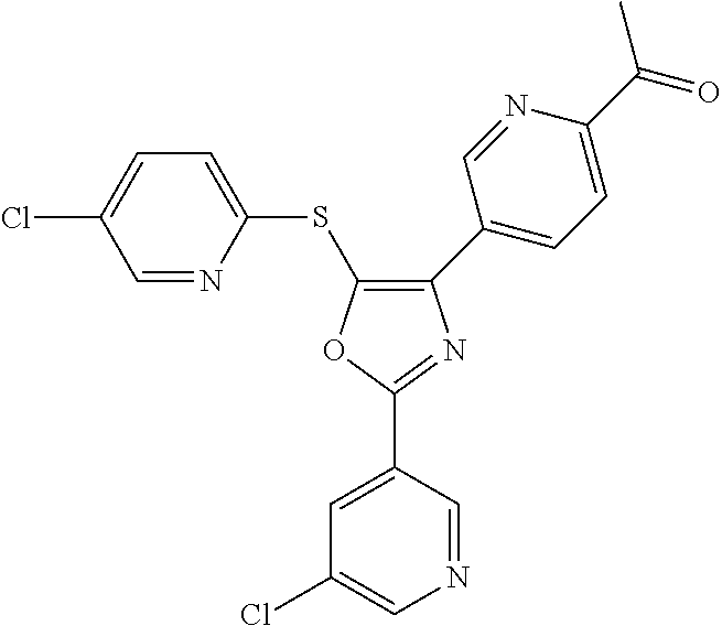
C1=NC(SC2=C(C3=CC=C(C(C)=O)N=C3)N=C(C3=CC(Cl)=CN=C3)O2)=CC=C1Cl
